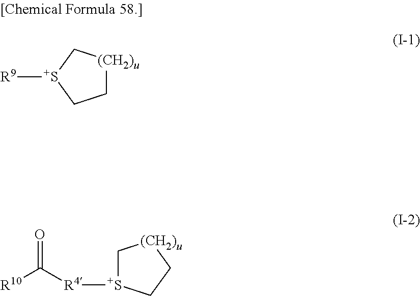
[S+]1([R9])CC[(CH2)u]C1.[R10]C([R4][S+]1C[(CH2)u]CC1)=O
